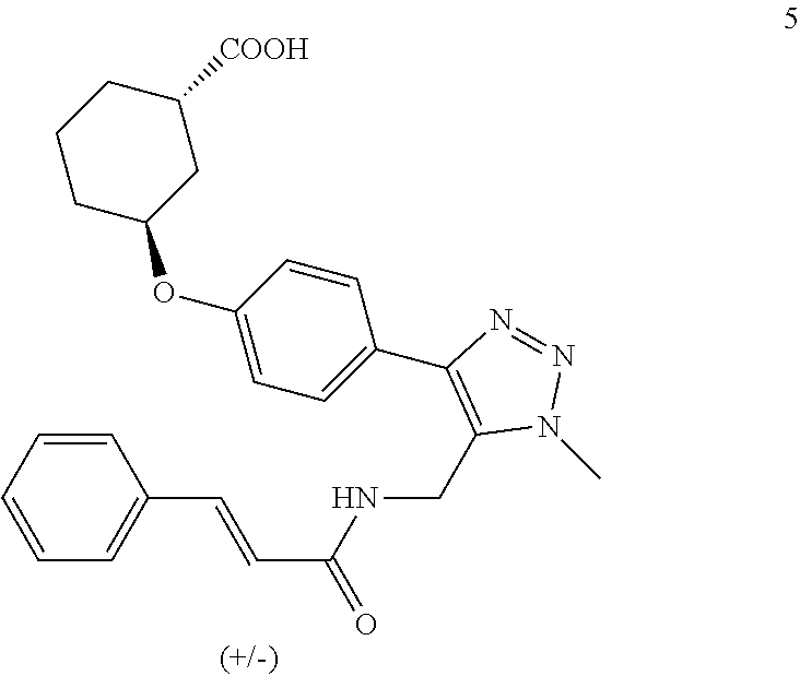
C(=CC1=CC=CC=C1)C(NCC1=C(C2=CC=C(OC3CC([COOH])CCC3)C=C2)N=NN1C)=O
